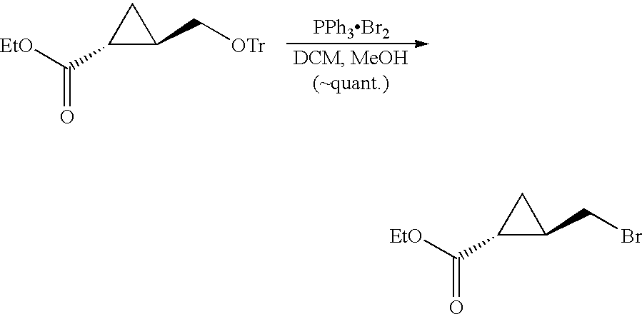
[EtO]C(C1C(C[OTr])C1)=O.[EtO]C(C1C(CBr)C1)=O
